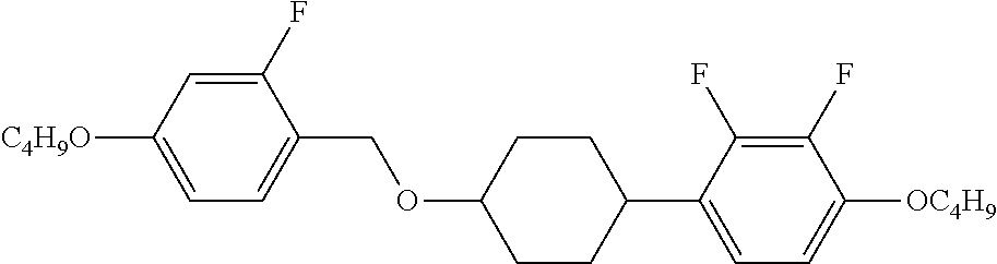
C1(F)=CC([C4H9O])=CC=C1COC1CCC(C2=CC=C([OC4H9])C(F)=C2F)CC1
